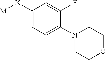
C1=C([X][M])C=C(F)C(N2CCOCC2)=C1
